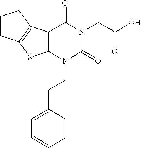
C12=C(N(CCC3=CC=CC=C3)C(=O)N(CC(O)=O)C1=O)SC1=C2CCC1
